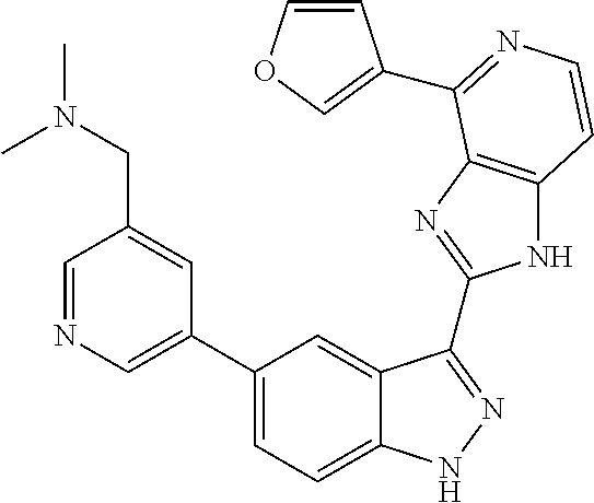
C1(C2=CN=CC(CN(C)C)=C2)=CC=C2C(=C1)C(C1=NC3=C(N1)C=CN=C3C1=COC=C1)=NN2
